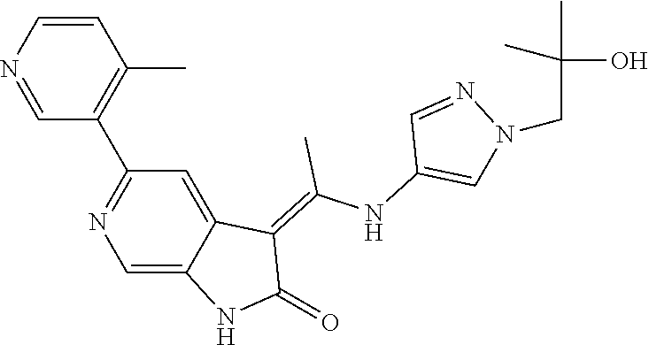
C1=CN=CC(C2=NC=C3C(=C2)C(=C(NC2=CN(CC(O)(C)C)N=C2)C)C(=O)N3)=C1C
